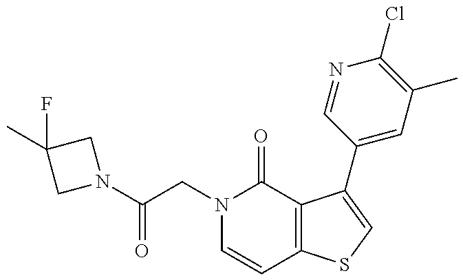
C(CN1C=CC2=C(C1=O)C(C1=CC(C)=C(Cl)N=C1)=CS2)(=O)N1CC(F)(C)C1
